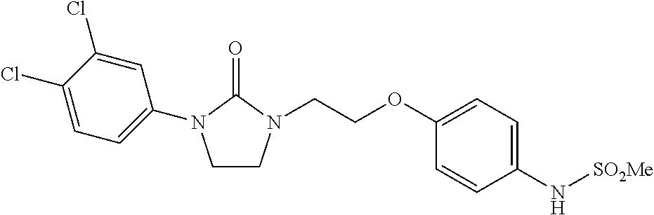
C1(OCCN2CCN(C3=CC=C(Cl)C(Cl)=C3)C2=O)=CC=C(N[SO2Me])C=C1
